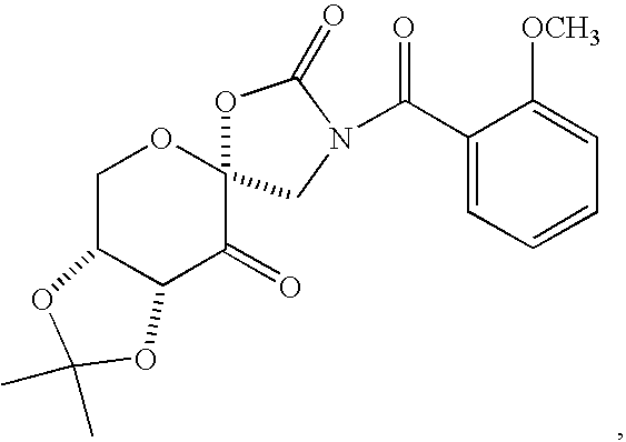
C1C2C(C(=O)C3(O1)OC(=O)N(C(C1=CC=CC=C1[OCH3])=O)C3)OC(C)(C)O2
